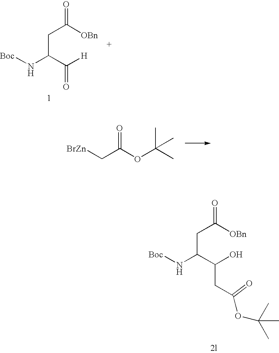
O=C([OBn])CC(N[Boc])C([H])=O.[BrZn]CC(OC(C)(C)C)=O.O=C([OBn])CC(N[Boc])C(O)CC(OC(C)(C)C)=O
